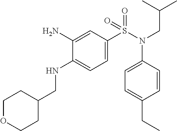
C1(N)=CC(S(N(C2=CC=C(CC)C=C2)CC(C)C)(=O)=O)=CC=C1NCC1CCOCC1
